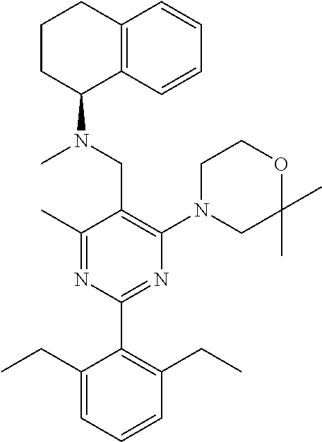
C1(C)=NC(C2=C(CC)C=CC=C2CC)=NC(N2CC(C)(C)OCC2)=C1CN(C)C1C2=C(CCC1)C=CC=C2
